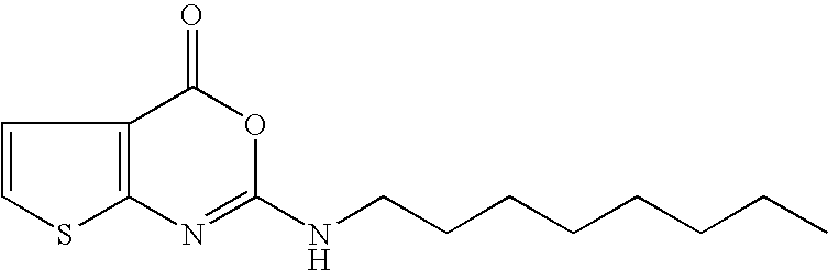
C12=C(C(=O)OC(NCCCCCCCC)=N1)C=CS2
